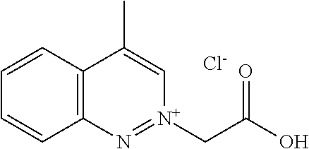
C12=C(C=CC=C1)C(C)=C[N+](CC(O)=O)=N2.[Cl-]
